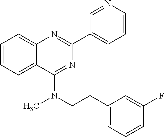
C1=CC=C2C(=C1)N=C(C1=CC=CN=C1)N=C2N(CCC1=CC=CC(F)=C1)C
